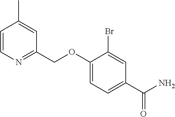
C1(OCC2=NC=CC(C)=C2)=CC=C(C(N)=O)C=C1Br
